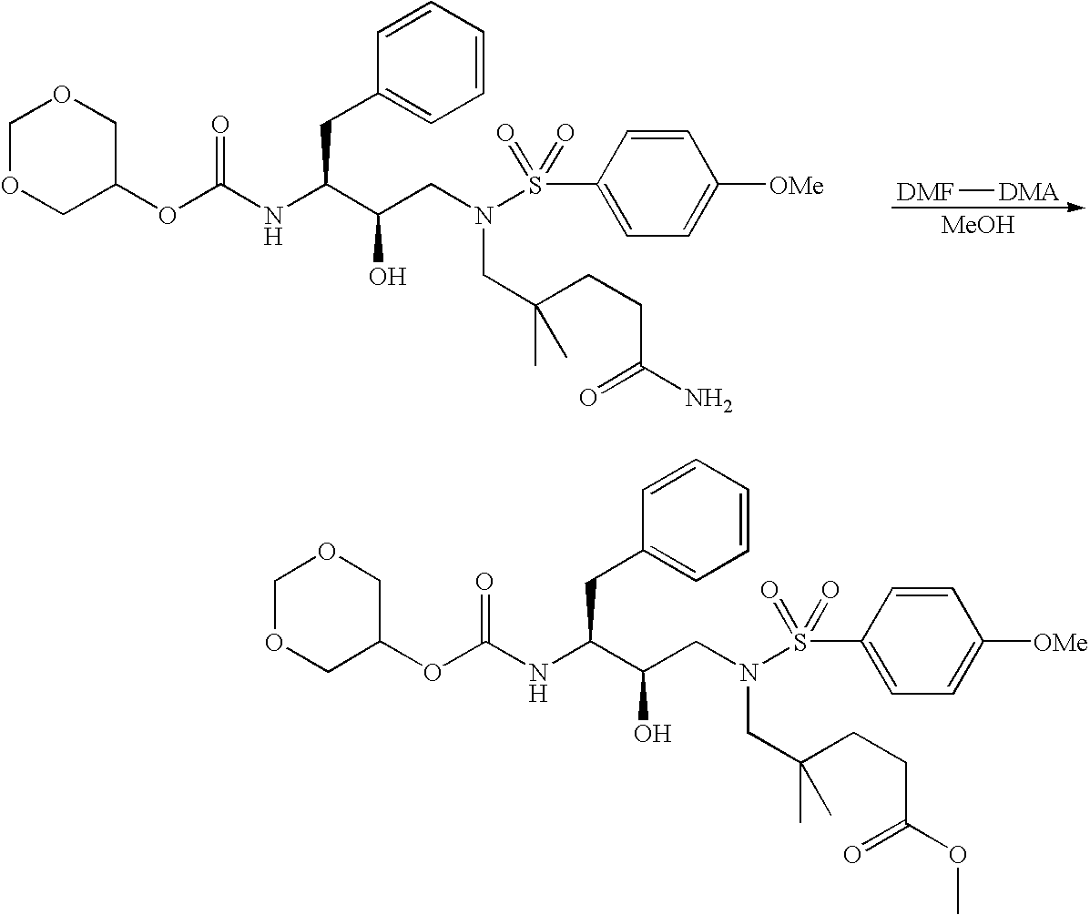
[DMF][DMA].[MeOH].C1OCC(OC(NC(C(CN(S(C2=CC=C([OMe])C=C2)(=O)=O)CC(C)(CCC(N)=O)C)O)CC2=CC=CC=C2)=O)CO1.C1OCC(OC(NC(C(CN(S(C2=CC=C([OMe])C=C2)(=O)=O)CC(C)(CCC(OC)=O)C)O)CC2=CC=CC=C2)=O)CO1
